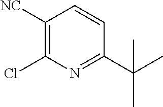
C1([NC])=C(Cl)N=C(C(C)(C)C)C=C1
